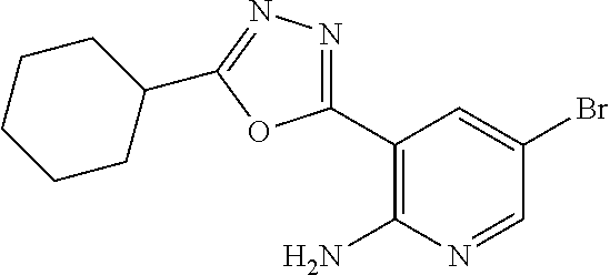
C1(C2=NN=C(C3CCCCC3)O2)=C(N)N=CC(Br)=C1
